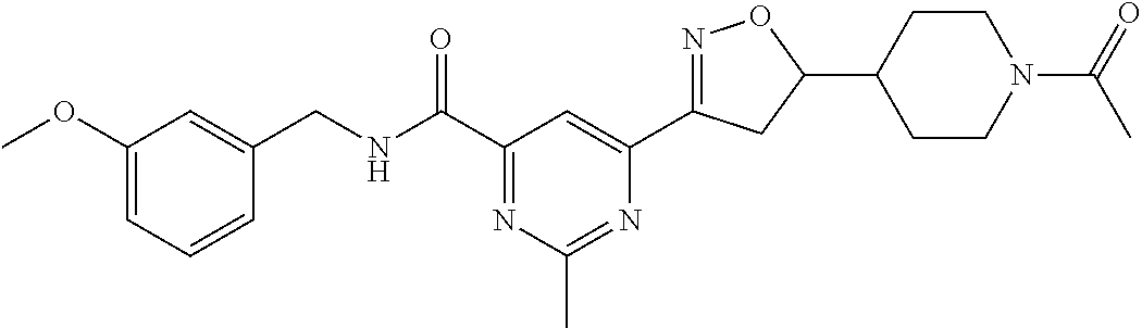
C1(OC)=CC=CC(CNC(C2=NC(C)=NC(C3=NOC(C4CCN(C(=O)C)CC4)C3)=C2)=O)=C1
